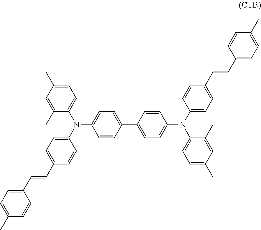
C1=CC(C2=CC=C(N(C3=CC=C(C=CC4=CC=C(C)C=C4)C=C3)C3=CC=C(C)C=C3C)C=C2)=CC=C1N(C1=CC=C(C=CC2=CC=C(C)C=C2)C=C1)C1=CC=C(C)C=C1C
